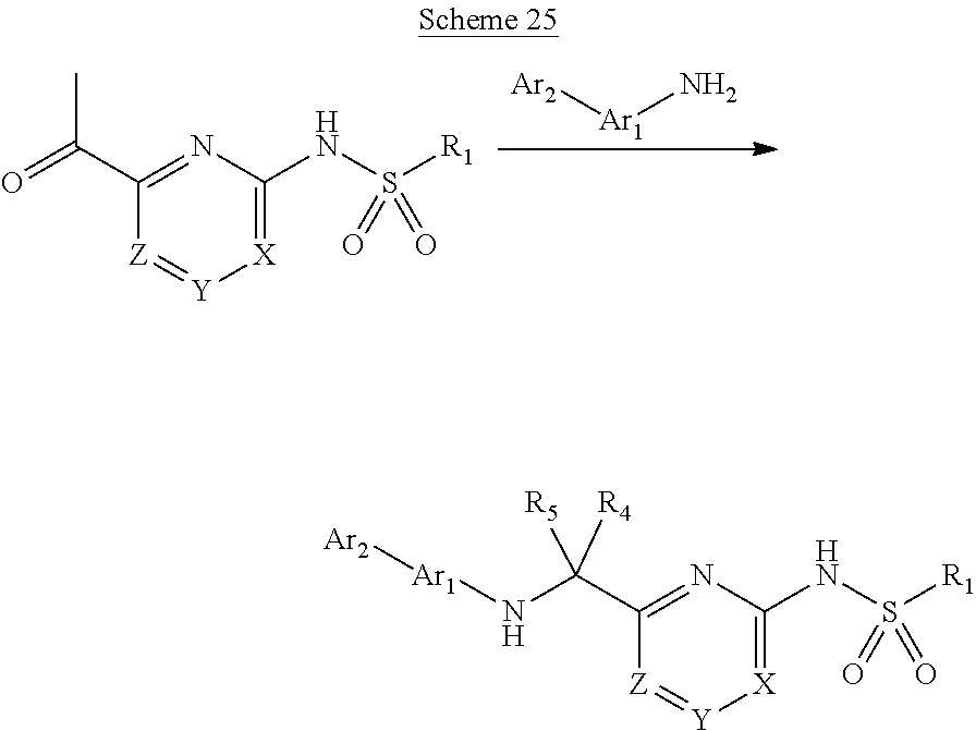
C(C1=NC(NS([R1])(=O)=O)=[X][Y]=[Z]1)(C)=O.[Ar2][Ar1]N.[Ar1](NC(C1=NC(NS([R1])(=O)=O)=[X][Y]=[Z]1)([R4])[R5])[Ar2]
